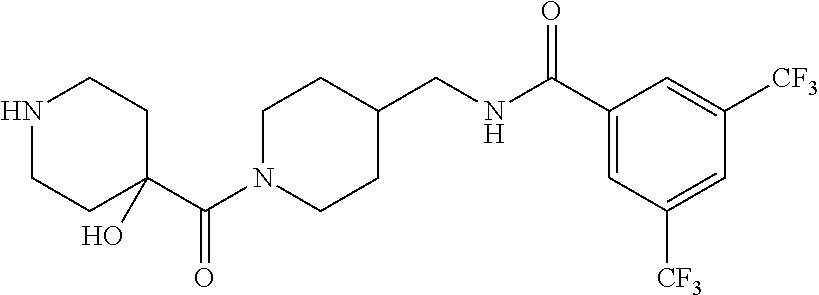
C1N(C(C2(O)CCNCC2)=O)CCC(CNC(C2=CC([CF3])=CC([CF3])=C2)=O)C1
